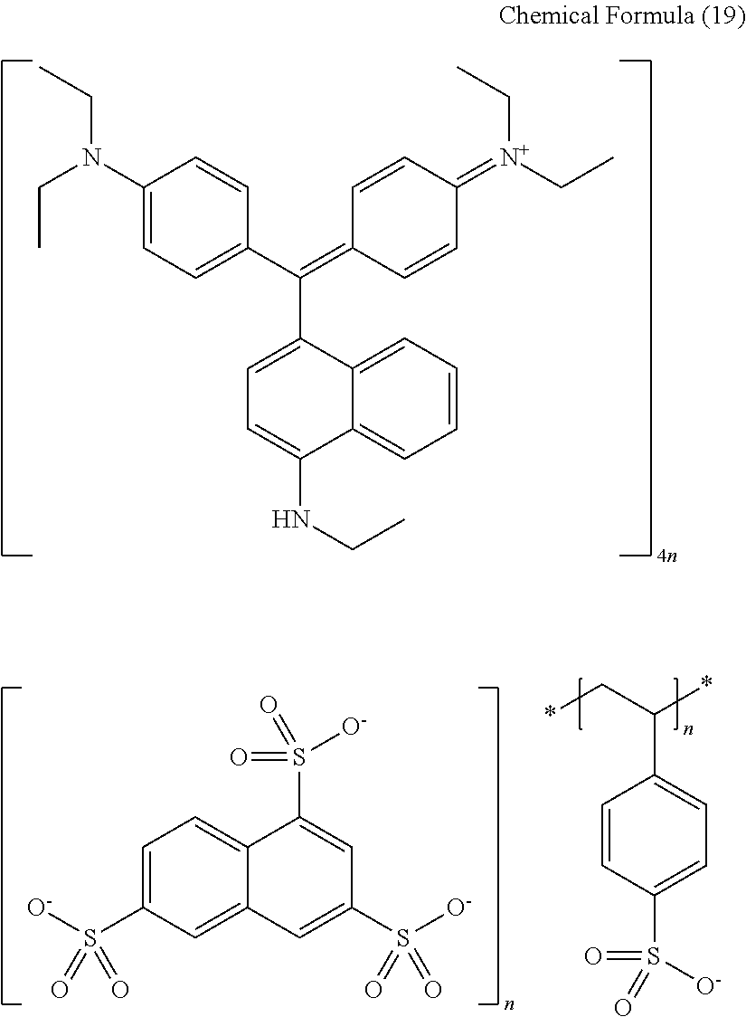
C1(N(CC)CC)=CC=C(C(=C2C=CC(=[N+](CC)CC)C=C2)C2=CC=C(NCC)C3=CC=CC=C23)C=C1.*CC(*)C1=CC=C(S([O-])(=O)=O)C=C1.C1=C(S([O-])(=O)=O)C=C2C(=C1)C(S(=O)([O-])=O)=CC(S([O-])(=O)=O)=C2
